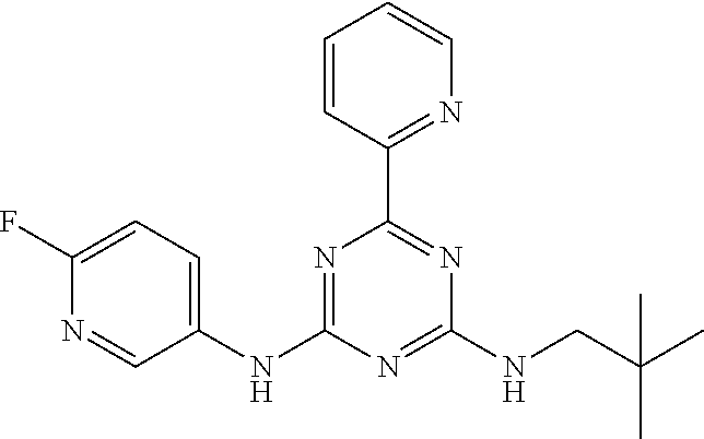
C1=CC(C2=NC(NCC(C)(C)C)=NC(NC3=CC=C(F)N=C3)=N2)=NC=C1
